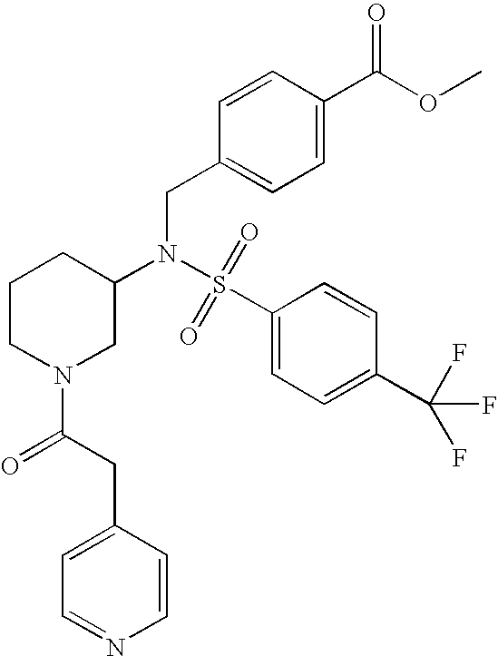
S(=O)(N(CC1=CC=C(C(OC)=O)C=C1)C1CN(C(=O)CC2=CC=NC=C2)CCC1)(C1=CC=C(C(F)(F)F)C=C1)=O
